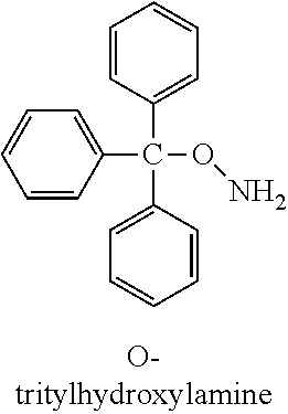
C1=CC(C(C2=CC=CC=C2)(C2=CC=CC=C2)ON)=CC=C1
